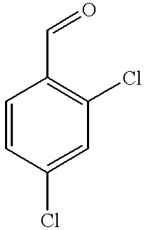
C1=CC(Cl)=CC(Cl)=C1C=O
